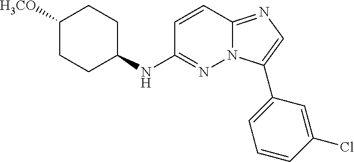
C1CC([H3CO])CCC1NC1=NN2C(=NC=C2C2=CC=CC(Cl)=C2)C=C1
